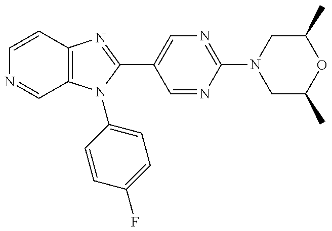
C12=C(N(C3=CC=C(F)C=C3)C(C3=CN=C(N4CC(C)OC(C)C4)N=C3)=N1)C=NC=C2
